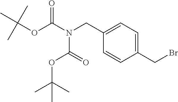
CC(OC(=O)N(C(OC(C)(C)C)=O)CC1=CC=C(CBr)C=C1)(C)C
